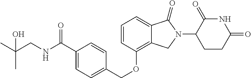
C1=CC(OCC2=CC=C(C(NCC(C)(C)O)=O)C=C2)=C2C(=C1)C(=O)N(C1CCC(=O)NC1=O)C2
